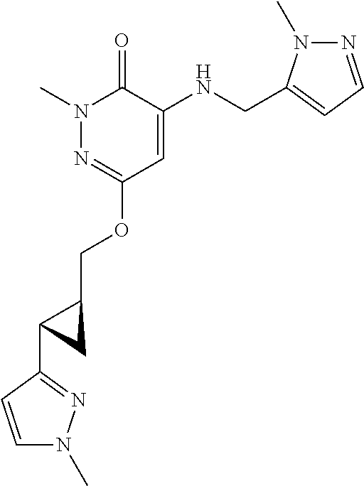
N1(C)N=C(OCC2C(C3=NN(C)C=C3)C2)C=C(NCC2=CC=NN2C)C1=O
